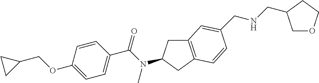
C1(OCC2CC2)=CC=C(C(N(C)C2CC3=C(C2)C=CC(CNCC2COCC2)=C3)=O)C=C1
